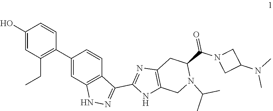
C1(O)=CC(CC)=C(C2=CC3=C(C=C2)C(C2=NC4=C(N2)CN(C(C)C)C(C(=O)N2CC(N(C)C)C2)C4)=NN3)C=C1
